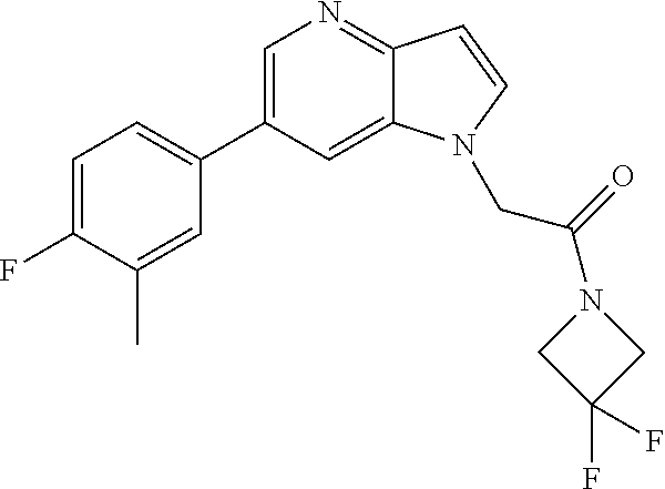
C1=C(F)C(C)=CC(C2=CN=C3C(=C2)N(CC(N2CC(F)(F)C2)=O)C=C3)=C1
